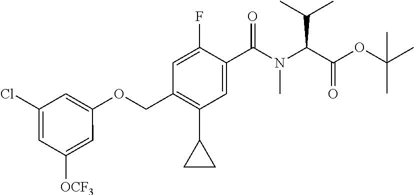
O(CC1=C(C2CC2)C=C(C(N(C(C(OC(C)(C)C)=O)C(C)C)C)=O)C(F)=C1)C1=CC(Cl)=CC([OCF3])=C1
